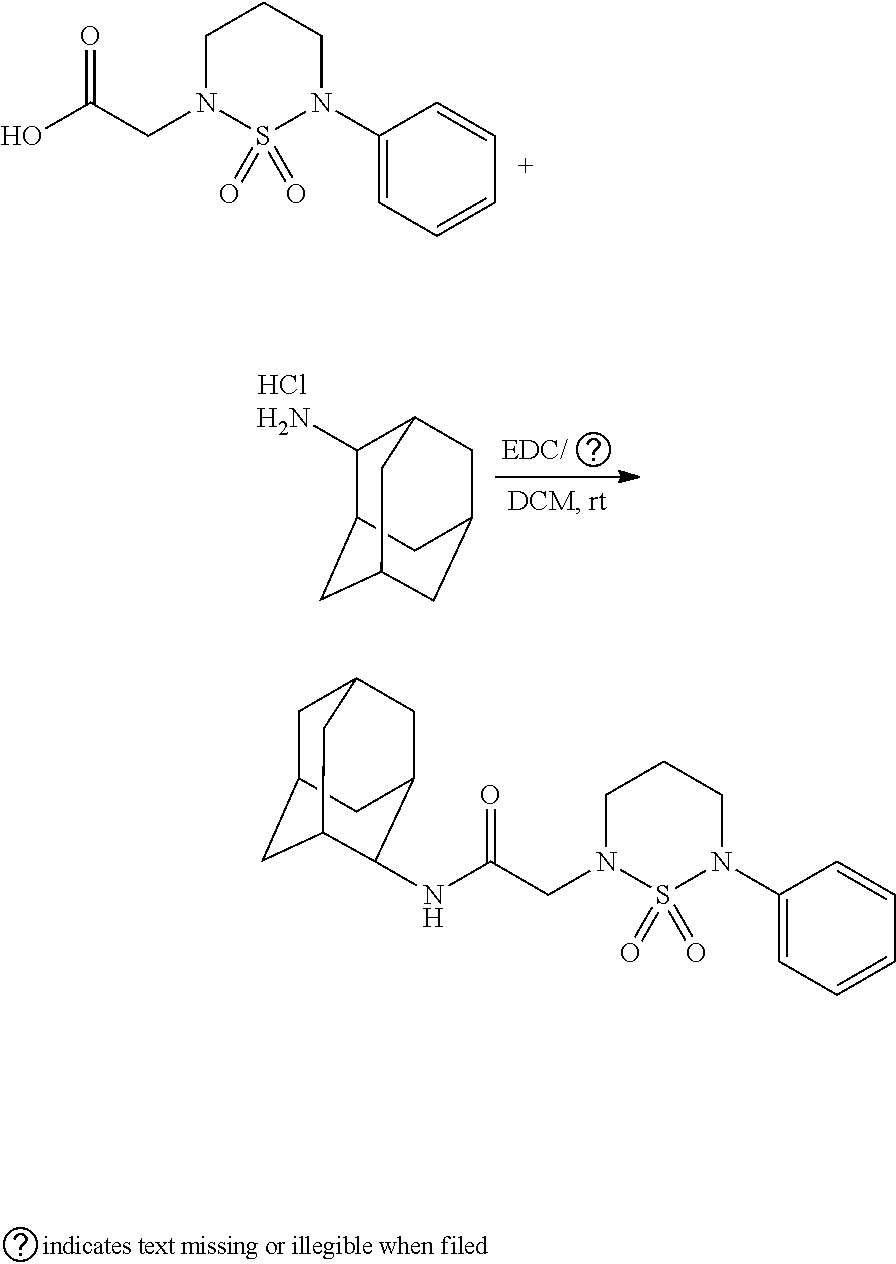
C1C2CC3C(NC(CN4S(=O)(=O)N(C5=CC=CC=C5)CCC4)=O)C(CC1C3)C2.C1(N)C2CC3CC(CC1C3)C2.Cl.C1N(CC(O)=O)S(=O)(=O)N(C2=CC=CC=C2)CC1
